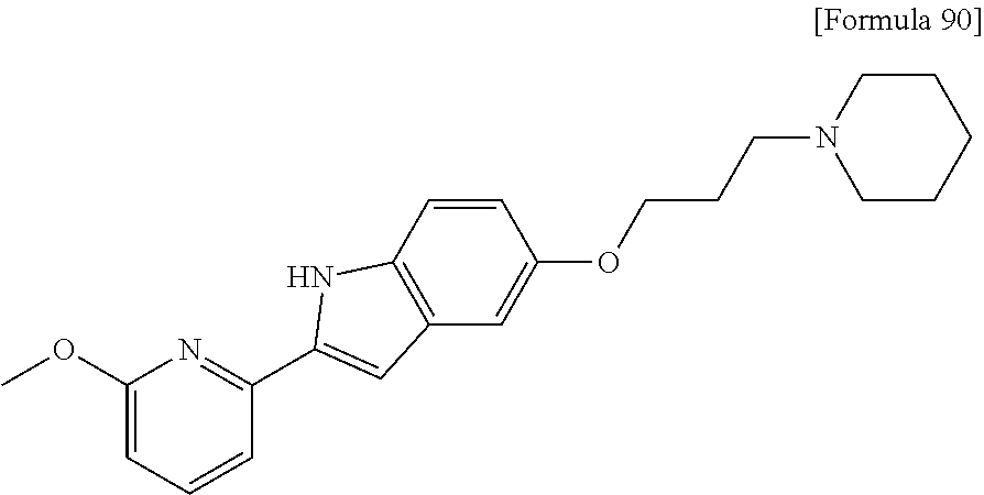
C1=CC2=C(C=C1OCCCN1CCCCC1)C=C(C1=NC(OC)=CC=C1)N2
